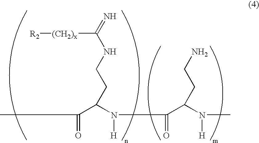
C(=O)(C(N([H])C(=O)C(N([H])C)CCN)CCNC(=N)[(CH2)x][R2])C
